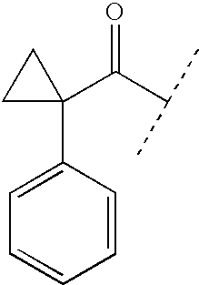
C1(C(C(C)C)=O)(C2=CC=CC=C2)CC1
